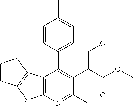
C12=C(N=C(C)C(C(C(OC)=O)COC)=C1C1=CC=C(C)C=C1)SC1=C2CCC1
